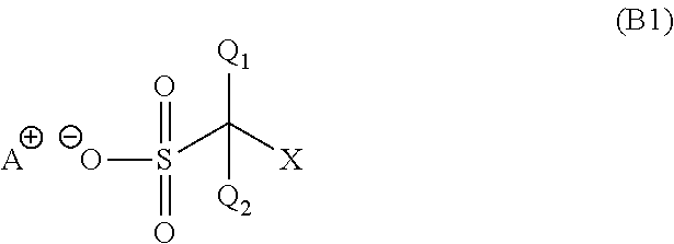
S(C([X])([Q1])[Q2])([O-])(=O)=O.[A]
